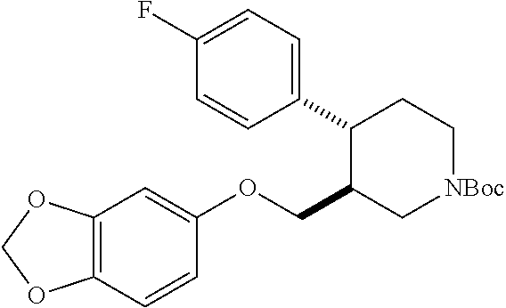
C12=C(C=CC(OCC3C[NBoc]CCC3C3=CC=C(F)C=C3)=C1)OCO2
